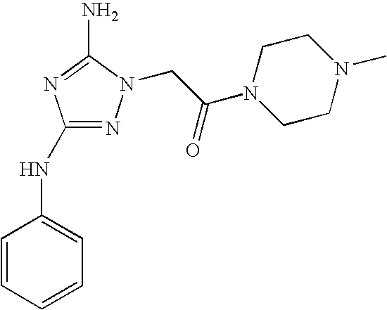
N1=C(NC2=CC=CC=C2)N=C(N)N1CC(N1CCN(C)CC1)=O
